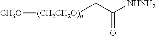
[CH3O][(CH2CH2O)n]CC([NHNH2])=O
